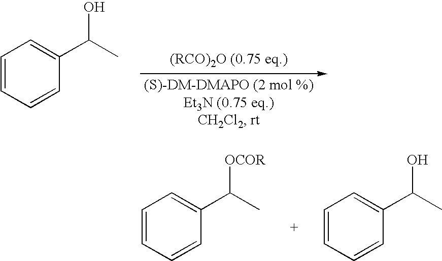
C1=CC=CC(C(C)O)=C1.C1=CC=CC(C(C)[OCOR])=C1.C1=CC=CC(C(C)O)=C1
